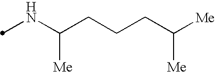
N(C(CCCC([Me])[Me])[Me])C
